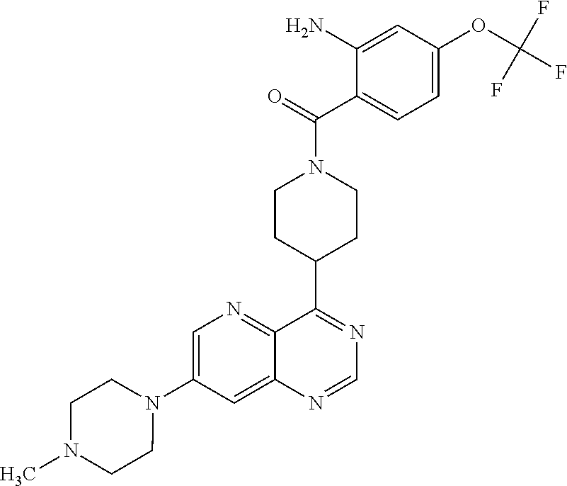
C1=C(N2CCN(C)CC2)C=C2C(=N1)C(C1CCN(C(=O)C3=CC=C(OC(F)(F)F)C=C3N)CC1)=NC=N2
